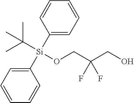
C1([Si](C2=CC=CC=C2)(C(C)(C)C)OCC(CO)(F)F)=CC=CC=C1
